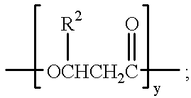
C[OCHCH2C](=O)([R2])C
